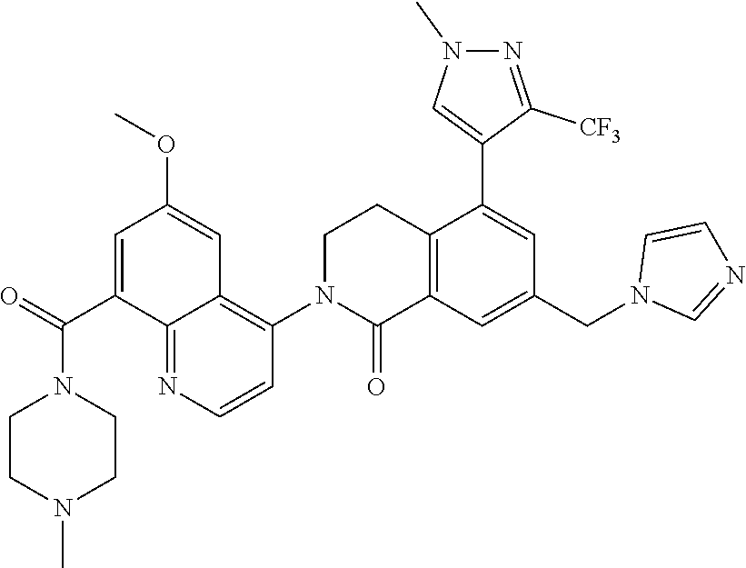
C12=C(C=C(CN3C=NC=C3)C=C1C1=CN(C)N=C1[CF3])C(=O)N(C1=C3C(=NC=C1)C(C(=O)N1CCN(C)CC1)=CC(OC)=C3)CC2
